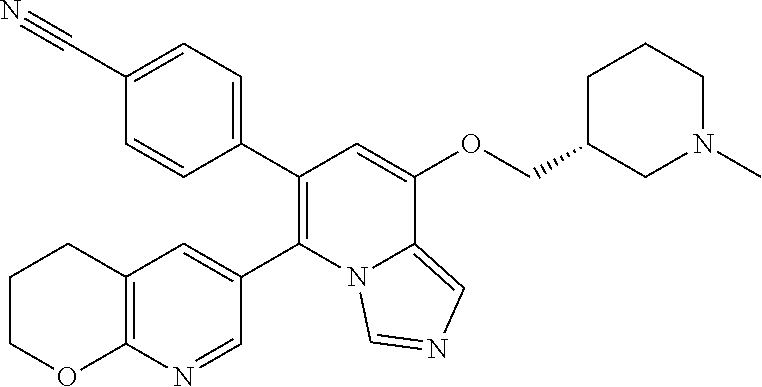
C1(C2=C(C3=CC4=C(N=C3)OCCC4)N3C(=CN=C3)C(OCC3CN(C)CCC3)=C2)=CC=C(C#N)C=C1
